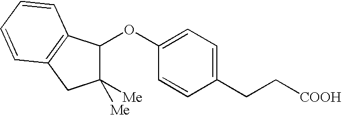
O(C1=CC=C(CC[COOH])C=C1)C1C([Me])([Me])CC2=C1C=CC=C2
